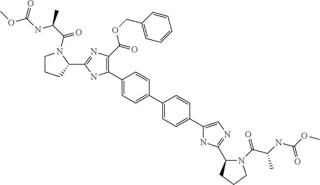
C1(C2=C(C(=O)OCC3=CC=CC=C3)N=C(C3CCCN3C(C(NC(OC)=O)C)=O)N2)=CC=C(C2=CC=C(C3=CN=C(C4N(C(=O)C(C)NC(OC)=O)CCC4)N3)C=C2)C=C1
